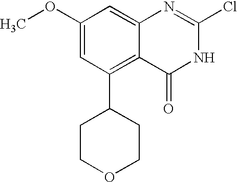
C1(OC)=CC(C2CCOCC2)=C2C(=C1)N=C(Cl)NC2=O
